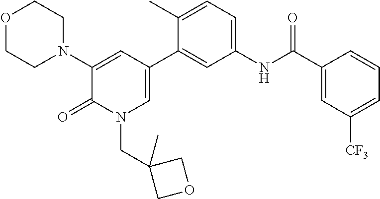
O1CCN(C2=CC(C3=CC(NC(C4=CC([CF3])=CC=C4)=O)=CC=C3C)=CN(CC3(C)COC3)C2=O)CC1
